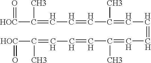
[HOC](C(C)=CC=CC(=CC=CC=C(C)C=CC=C(C)[HOC]=O)C)=O
